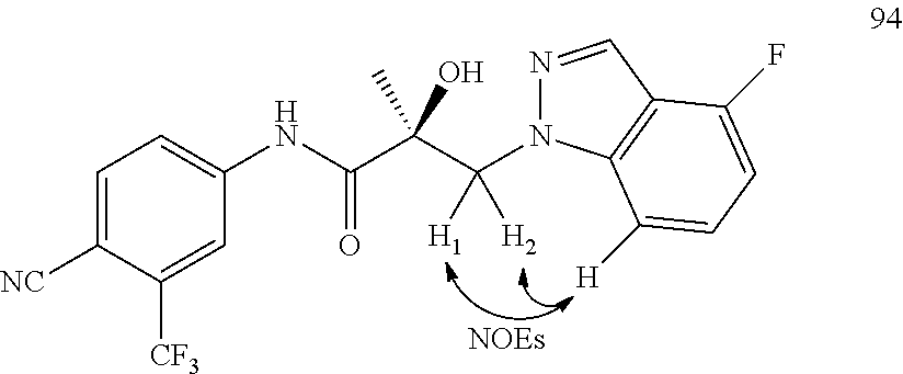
C1=C([NC])C([CF3])=CC(NC(C(C(N2N=CC3=C2C([H])=CC=C3F)([H1])[H2])(C)O)=O)=C1.[NOEs]
